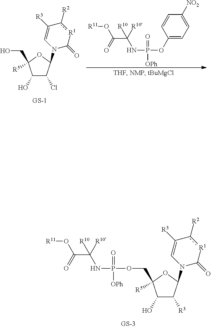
C1(O)C([R3])C(N2C(=O)[R1]c([R2])C([R3])=C2)OC1(COP(=O)([OPh])NC(C(=O)O[R11])([R10])[R10])[R5].C1(OP(NC(C(=O)O[R11])([R10])[R10])(=O)[OPh])=CC=C([NO2])C=C1.C1(O)C(Cl)C(N2C(=O)[R1]c([R2])C([R3])=C2)OC1(CO)[R5]
